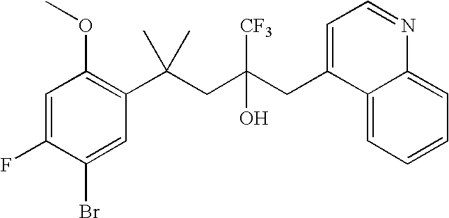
C1=C(F)C(Br)=CC(C(CC(CC2=CC=NC3=CC=CC=C23)([CF3])O)(C)C)=C1OC
